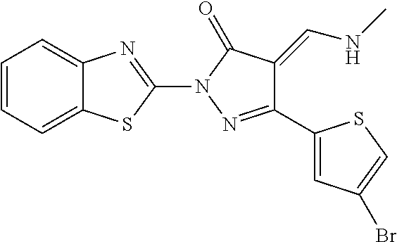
C1=CC=C2C(=C1)N=C(N1N=C(C3=CC(Br)=CS3)C(=CNC)C1=O)S2
